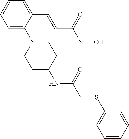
C1=C(C=CC(NO)=O)C(N2CCC(NC(=O)CSC3=CC=CC=C3)CC2)=CC=C1
